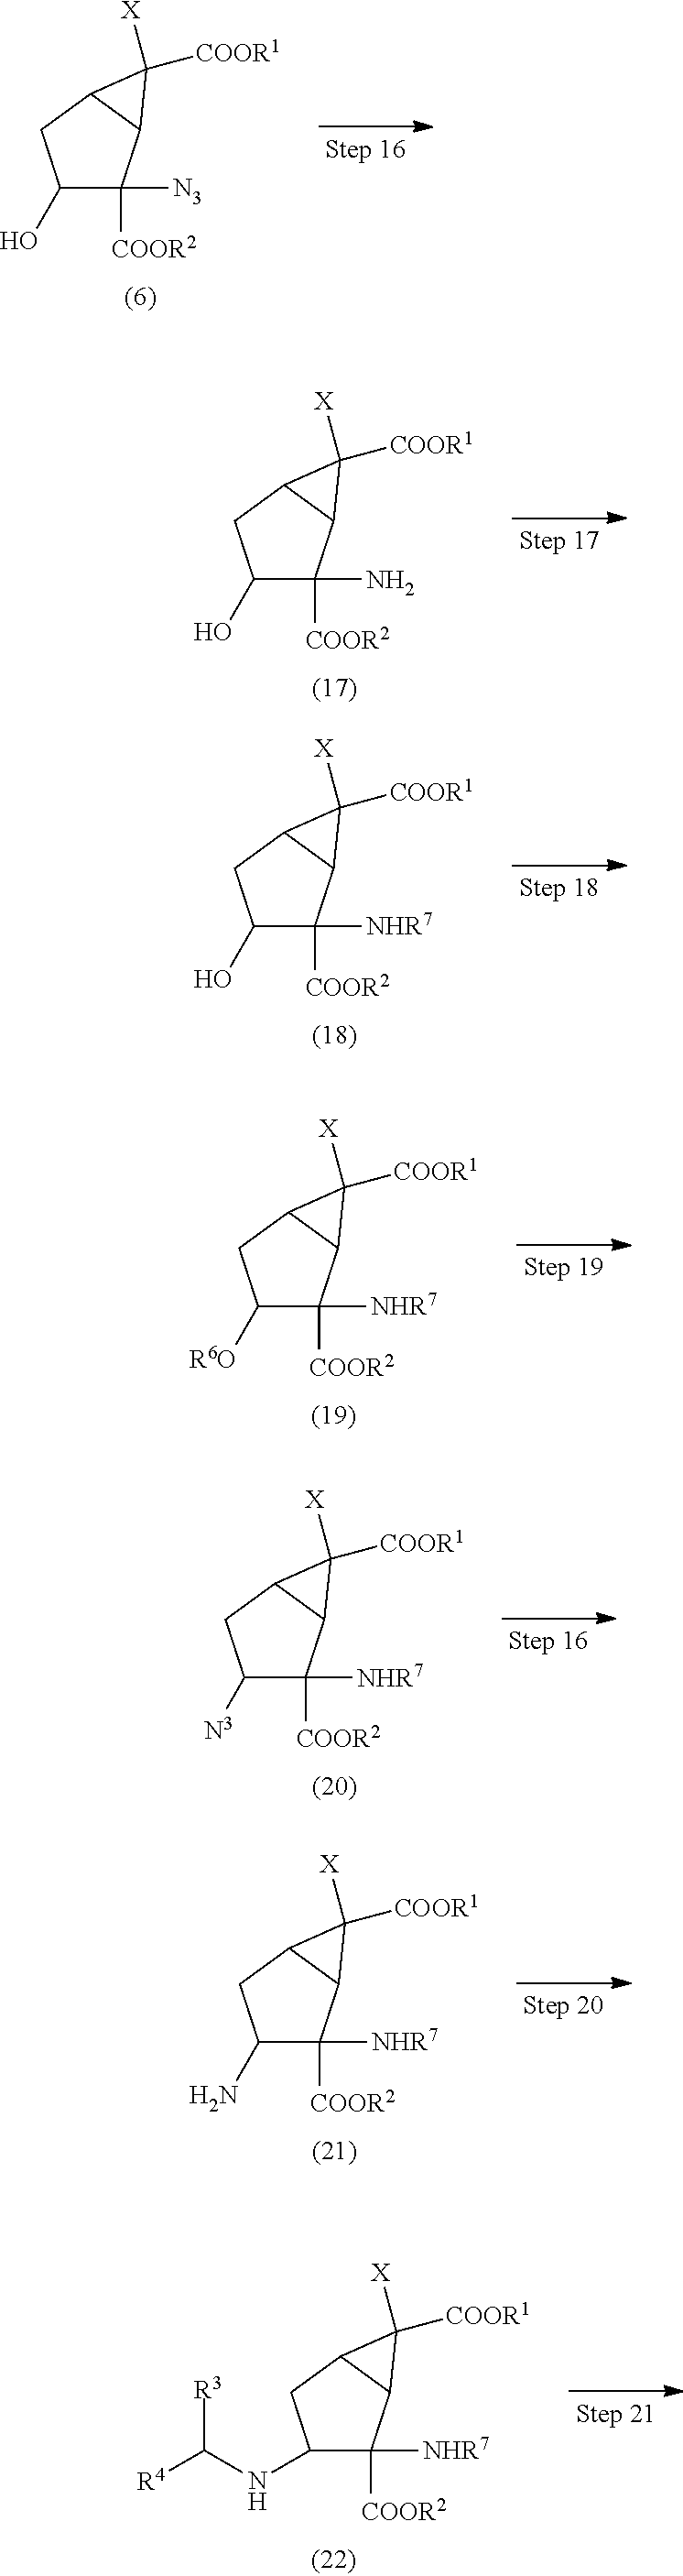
C1(O)C([N3])([COOR2])C2C(C1)C2([X])[COOR1].C1(O)C(N)([COOR2])C2C(C1)C2([X])[COOR1].C1(O)C([NHR7])([COOR2])C2C(C1)C2([X])[COOR1].C1([R6O])C([NHR7])([COOR2])C2C(C1)C2([X])[COOR1].C1([N3])C([NHR7])([COOR2])C2C(C1)C2([X])[COOR1].C1(N)C([NHR7])([COOR2])C2C(C1)C2([X])[COOR1].C1(NC([R3])[R4])C([NHR7])([COOR2])C2C(C1)C2([X])[COOR1]
